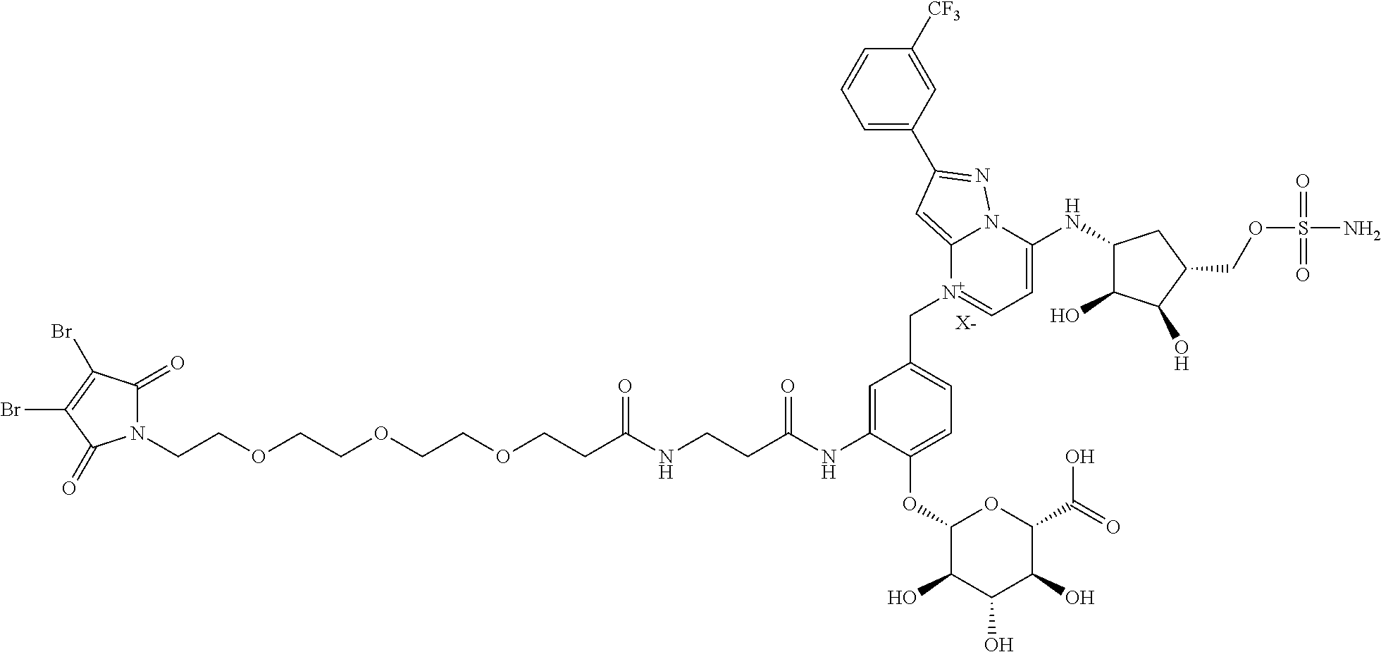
N1(CCOCCOCCOCCC(NCCC(NC2=CC(C[N+]3=CC=C(NC4C(O)C(O)C(COS(N)(=O)=O)C4)N4C3=CC(C3=CC=CC([CF3])=C3)=N4)=CC=C2OC2C(O)C(O)C(O)C(C(=O)O)O2)=O)=O)C(=O)C(Br)=C(Br)C1=O.[X-]
